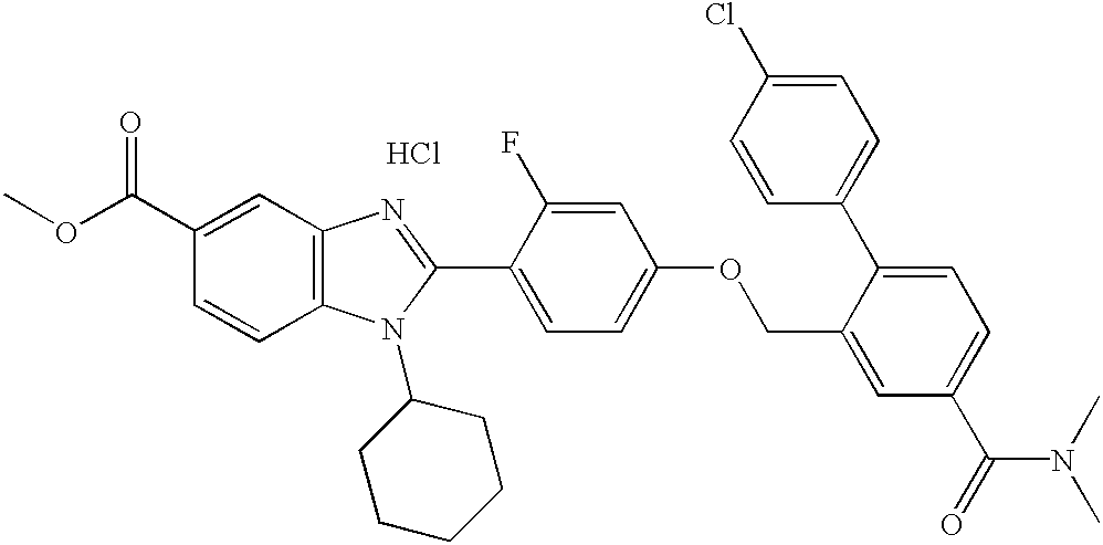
Cl.O(C(C1=CC2=C(C=C1)N(C1CCCCC1)C(C1=CC=C(OCC3=CC(C(=O)N(C)C)=CC=C3C3=CC=C(Cl)C=C3)C=C1F)=N2)=O)C
